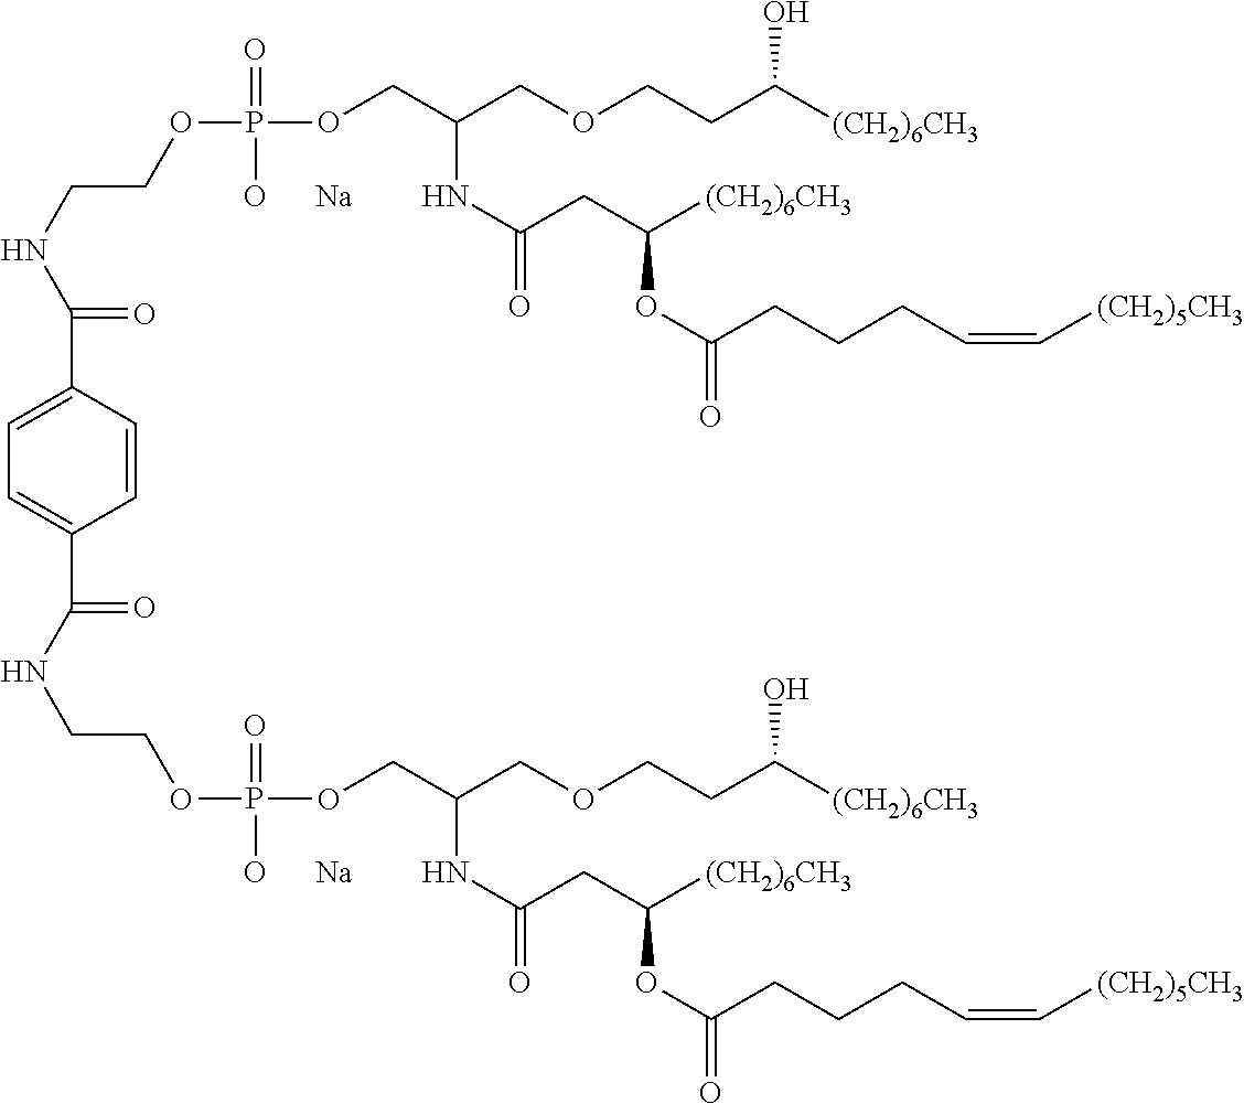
C(NCCOP(OCC(COCCC([(CH2)6CH3])O)NC(=O)CC([(CH2)6CH3])OC(=O)CCCC=C[(CH2)5CH3])(=O)[O      Na])(=O)C1=CC=C(C(NCCOP(OCC(COCCC([(CH2)6CH3])O)NC(=O)CC([(CH2)6CH3])OC(=O)CCCC=C[(CH2)5CH3])(=O)[O      Na])=O)C=C1
